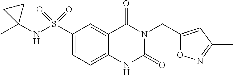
C1(S(NC2(C)CC2)(=O)=O)=CC=C2C(=C1)C(=O)N(CC1=CC(C)=NO1)C(=O)N2
